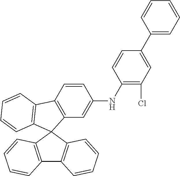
C1=CC2=C(C=C1NC1=C(Cl)C=C(C3=CC=CC=C3)C=C1)C1(C3=C2C=CC=C3)C2=C(C3=C1C=CC=C3)C=CC=C2
